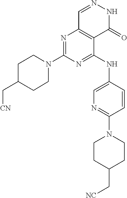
N1=C(NC2=CN=C(N3CCC(C[NC])CC3)C=C2)C2=C(N=C1N1CCC(C[CN])CC1)C=NNC2=O
